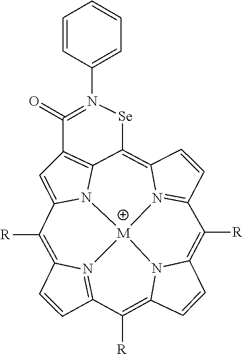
C1=CC2=N3C1=C([R])C1=CC4=C5N1[M]31N3=C(C=CC3=C5[Se]N(C3=CC=CC=C3)=C4=O)C([R])=C3C=CC(=C2[R])N31
